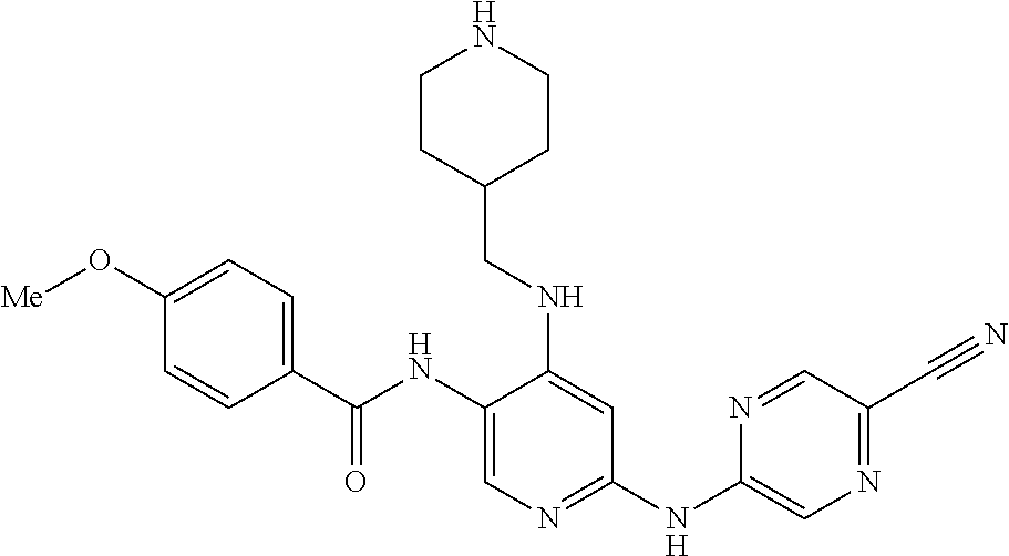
C1(NC(C2=CC=C(O[Me])C=C2)=O)=CN=C(NC2=CN=C(C#N)C=N2)C=C1NCC1CCNCC1
